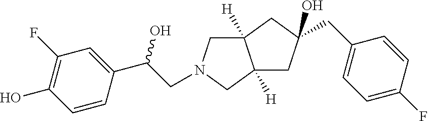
C12([H])CN(CC(C3=CC(F)=C(O)C=C3)O)CC1([H])CC(CC1=CC=C(F)C=C1)(O)C2
